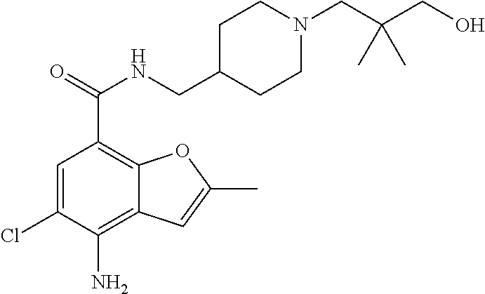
C1=C(Cl)C(N)=C2C(=C1C(=O)NCC1CCN(CC(CO)(C)C)CC1)OC(C)=C2
